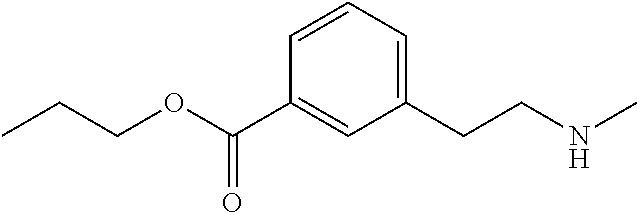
C1=CC=C(CCNC)C=C1C(OCCC)=O
